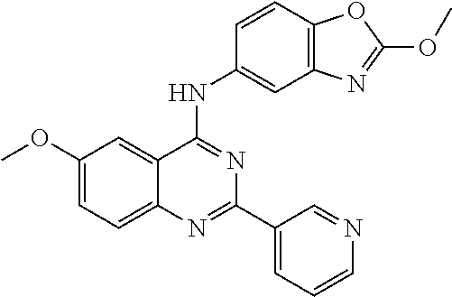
C1(OC)=CC=C2C(=C1)C(NC1=CC3=C(C=C1)OC(OC)=N3)=NC(C1=CC=CN=C1)=N2
